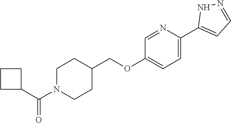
C1N(C(C2CCC2)=O)CCC(COC2=CC=C(C3=CC=NN3)N=C2)C1
